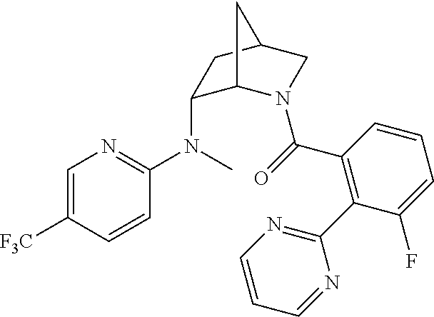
C1=C([F3C])C=CC(N(C2C3N(C(=O)C4=C(C5=NC=CC=N5)C(F)=CC=C4)CC(C2)C3)C)=N1
